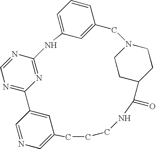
N1=CN=C2N=C1NC1=CC=CC(=C1)CN1CCC(CC1)C(=O)NCCCC1=CN=CC2=C1
